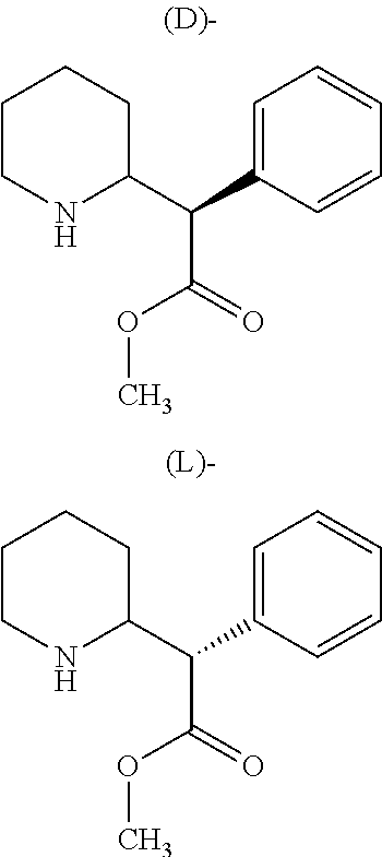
C1CNC(C(C2=CC=CC=C2)C(=O)OC)CC1.C1CNC(C(C2=CC=CC=C2)C(=O)OC)CC1
